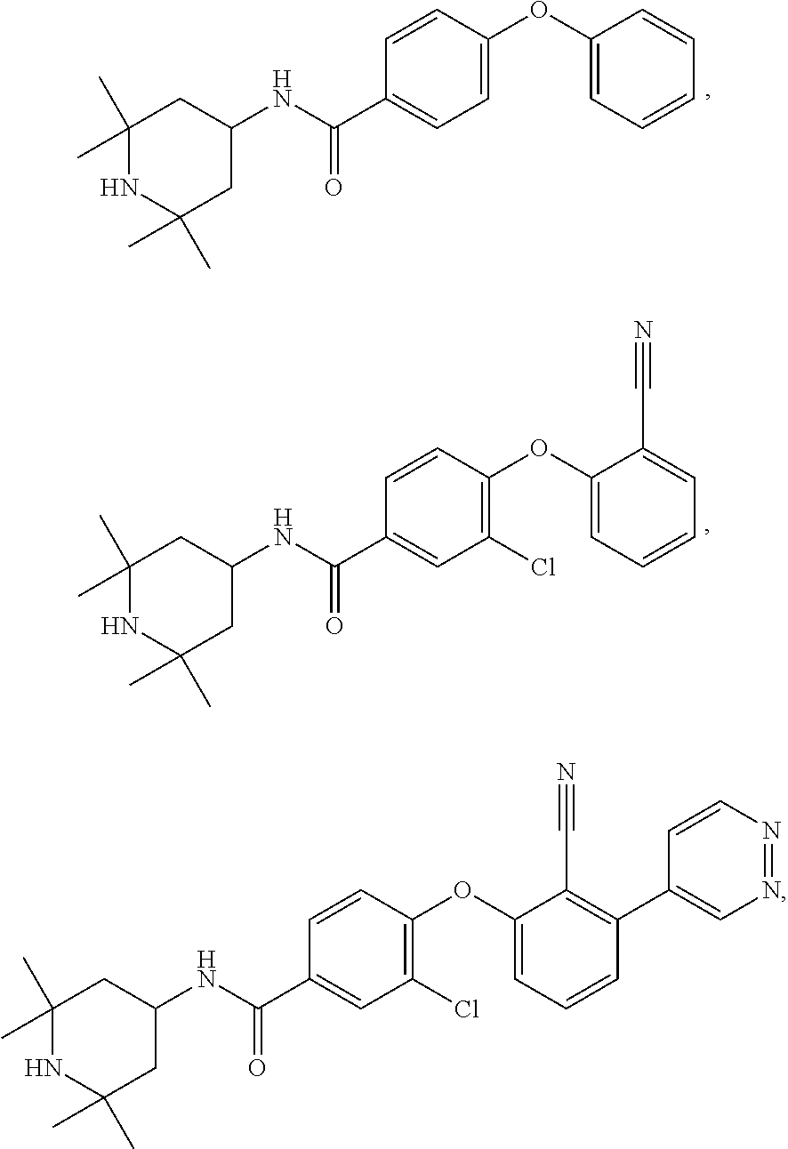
O=C(NC1CC(C)(C)NC(C)(C)C1)C1=CC=C(OC2=CC=CC=C2)C=C1.N(C(=O)C1=CC(Cl)=C(OC2=CC=CC=C2C#N)C=C1)C1CC(C)(C)NC(C)(C)C1.N(C(=O)C1=CC(Cl)=C(OC2=CC=CC(C3=CN=NC=C3)=C2C#N)C=C1)C1CC(C)(C)NC(C)(C)C1
